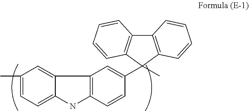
C1(C)=CC=C2C(=C1)C1=C(N2)C=CC(C2(C)C3=C(C4=C2C=CC=C4)C=CC=C3)=C1
